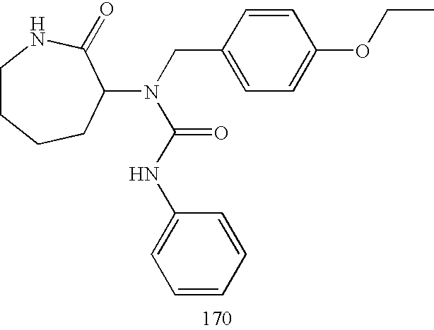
C1CCCC(N(C(=O)NC2=CC=CC=C2)CC2=CC=C(OCC)C=C2)C(=O)N1
